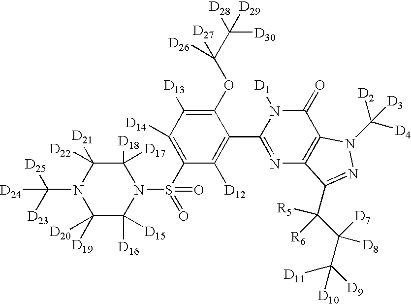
C1([D17])([D18])C([D22])([D21])N(C([D23])([D25])[D24])C([D20])([D19])C([D16])([D15])N1S(C1=C([D14])C([D13])=C(OC(C([D28])([D30])[D29])([D27])[D26])C(C2=NC3=C(C(=O)N2[D1])N(C([D4])([D2])[D3])N=C3C(C(C([D9])([D11])[D10])([D7])[D8])([R5])[R6])=C1[D12])(=O)=O
